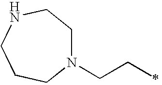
N1(CCC)CCNCCC1
